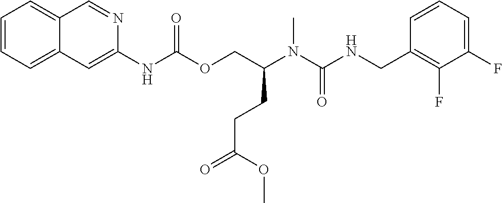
C1=CC(CNC(N(C(COC(NC2=CC3=CC=CC=C3C=N2)=O)CCC(=O)OC)C)=O)=C(F)C(F)=C1
